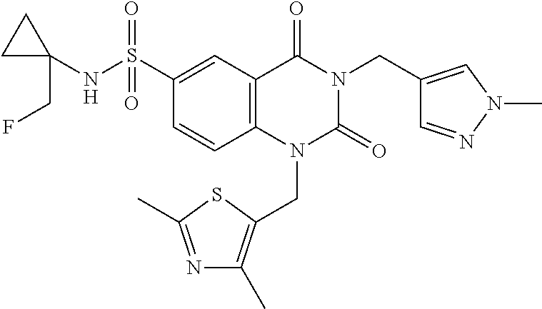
C(N1C(=O)N(CC2=C(C)N=C(C)S2)C2=C(C1=O)C=C(S(=O)(=O)NC1(CF)CC1)C=C2)C1=CN(C)N=C1
